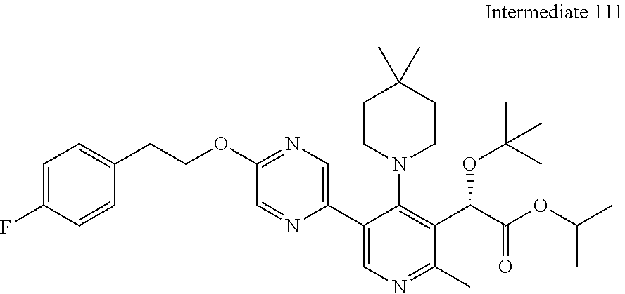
C1(OCCC2=CC=C(F)C=C2)=NC=C(C2=CN=C(C)C(C(C(OC(C)C)=O)OC(C)(C)C)=C2N2CCC(C)(C)CC2)N=C1
